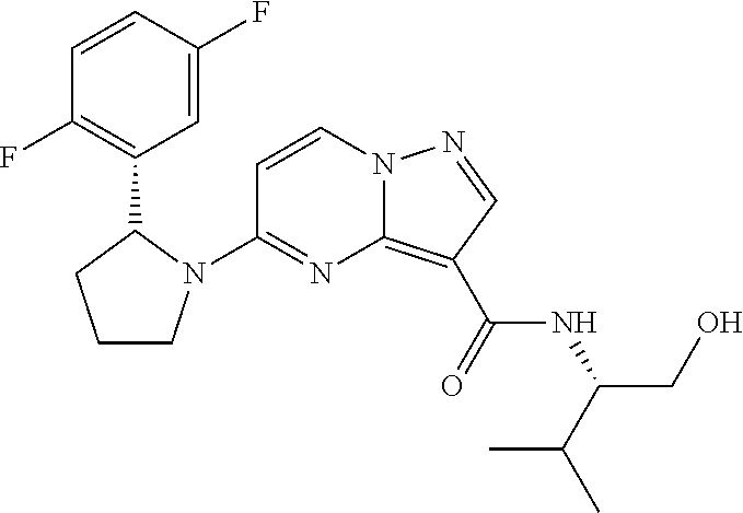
C1(N2CCCC2C2=C(F)C=CC(F)=C2)=NC2=C(C(=O)NC(CO)C(C)C)C=NN2C=C1
